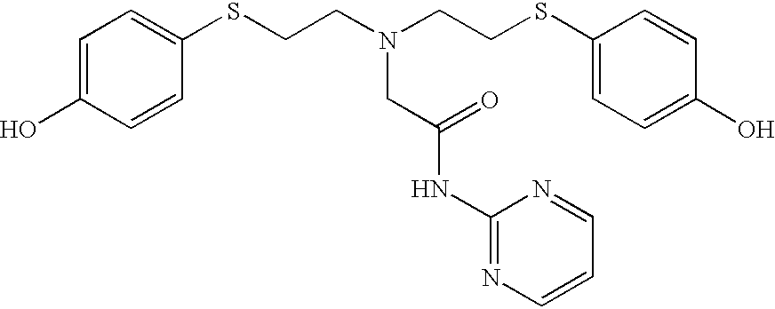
C1=C(O)C=CC(SCCN(CCSC2=CC=C(O)C=C2)CC(NC2=NC=CC=N2)=O)=C1
